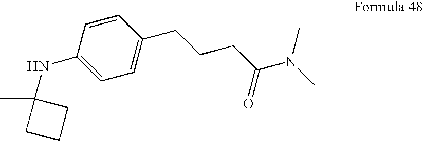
C1(NC2(C)CCC2)=CC=C(CCCC(N(C)C)=O)C=C1
